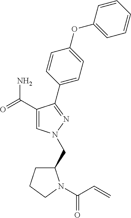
C1(C(=O)N)=CN(CC2CCCN2C(=O)C=C)N=C1C1=CC=C(OC2=CC=CC=C2)C=C1
